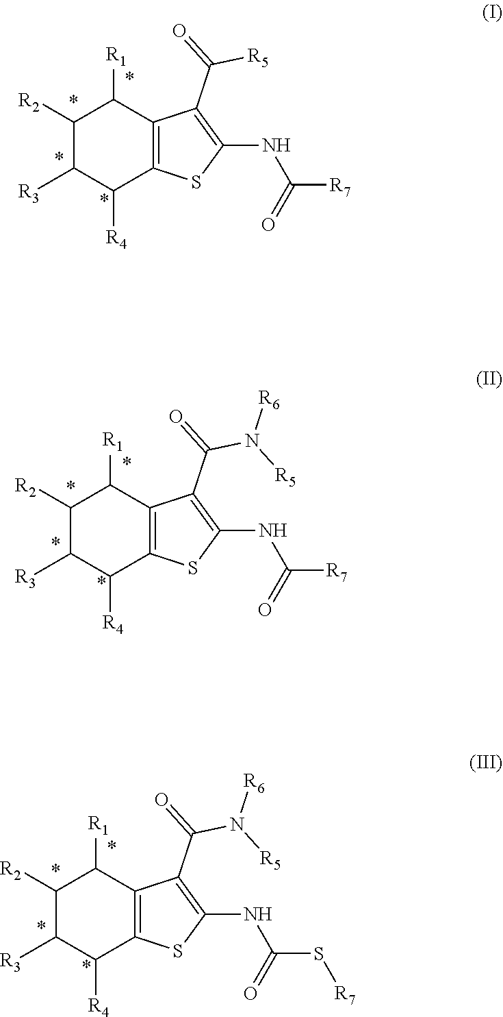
C1([R2])C([R3])C([R4])C2=C(C1[R1])C(C(=O)[R5])=C(NC([R7])=O)S2.C1([R2])C([R3])C([R4])C2=C(C1[R1])C(C(=O)N([R5])[R6])=C(NC([R7])=O)S2.C1([R2])C([R3])C([R4])C2=C(C1[R1])C(C(=O)N([R5])[R6])=C(NC(S[R7])=O)S2
